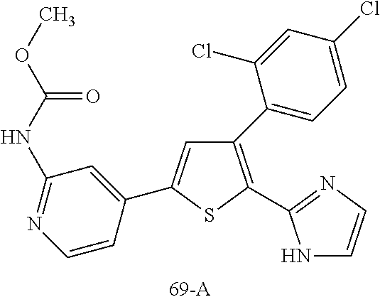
C1=CC(C2=CC(C3=CC=C(Cl)C=C3Cl)=C(C3=NC=CN3)S2)=CC(NC(OC)=O)=N1
